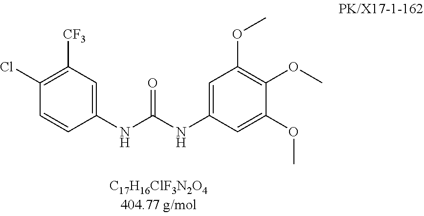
C1(Cl)=C([CF3])C=C(NC(NC2=CC(OC)=C(OC)C(OC)=C2)=O)C=C1
